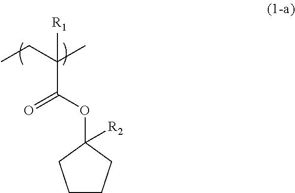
O=C(OC1([R2])CCCC1)C(CC)(C)[R1]
